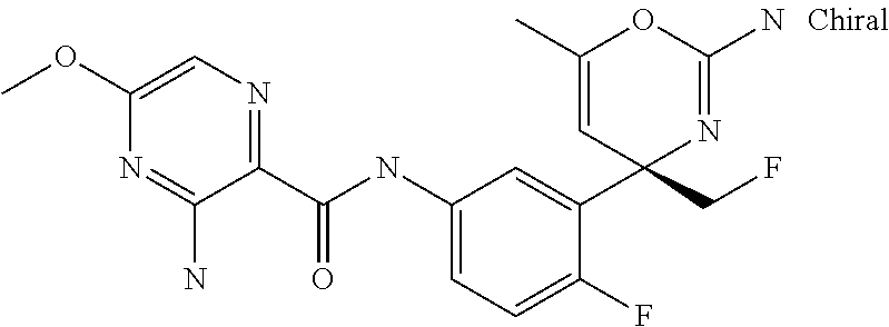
C1(C(NC2=CC=C(F)C(C3(CF)N=C(N)OC(C)=C3)=C2)=O)=NC=C(OC)N=C1N
